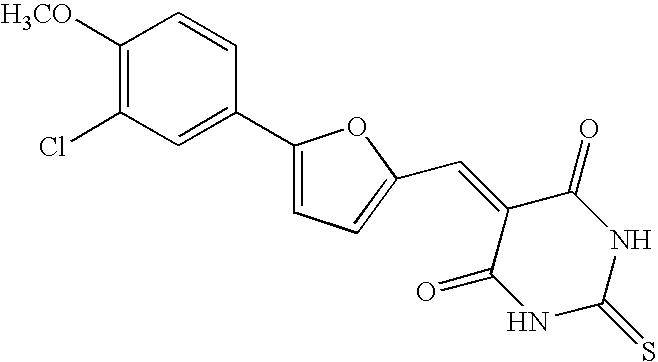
C1(C2=CC(Cl)=C([H3CO])C=C2)=CC=C(C=C2C(=O)NC(=S)NC2=O)O1
